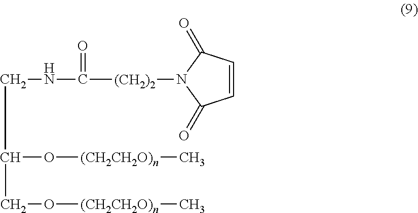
C(C(O[(CH2CH2O)n]C)CO[(CH2CH2O)n]C)NC([(CH2)2]N1C(=O)C=CC1=O)=O
